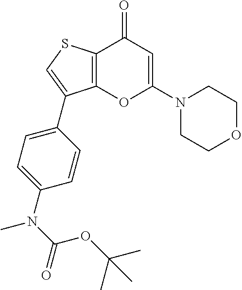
C12=C(SC=C1C1=CC=C(N(C(=O)OC(C)(C)C)C)C=C1)C(=O)C=C(N1CCOCC1)O2
